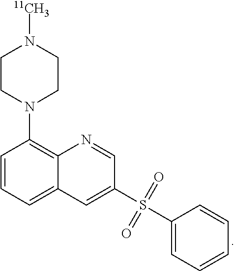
C1=CC=C2C(=C1N1CCN([11CH3])CC1)N=CC(S(C1=CC=CC=C1)(=O)=O)=C2
